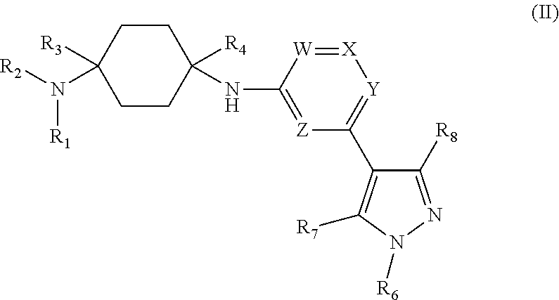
C1CC([R4])(NC2=[Z]C(C3=C([R7])N([R6])N=C3[R8])=[Y][X]=[W]2)CCC1([R3])N([R2])[R1]
